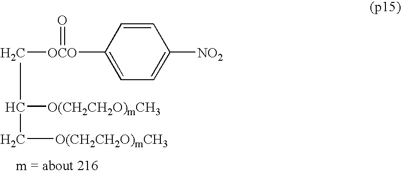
C([OCO](C1=CC=C([NO2])C=C1)=O)C([O(CH2CH2O)mCH3])C[O(CH2CH2O)mCH3]
